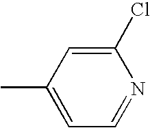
CC1=CC=NC(Cl)=C1
